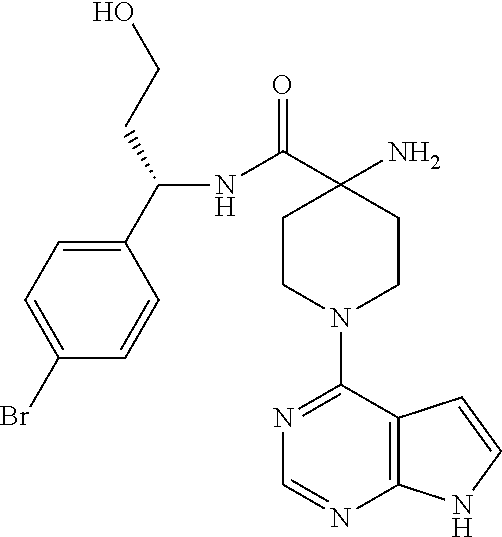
C(NC(C1(N)CCN(C2=NC=NC3=C2C=CN3)CC1)=O)(C1=CC=C(Br)C=C1)CCO
